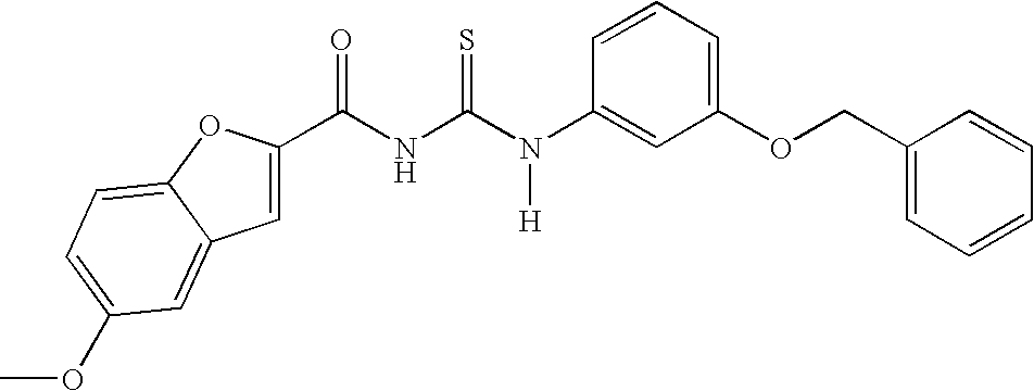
C(NC(N(C1=CC(OCC2=CC=CC=C2)=CC=C1)[H])=S)(=O)C1=CC2=CC(OC)=CC=C2O1
